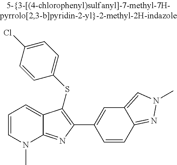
C1(C2=C(SC3=CC=C(Cl)C=C3)C3=CC=CN(C)C3=N2)=CC2=CN(C)N=C2C=C1
